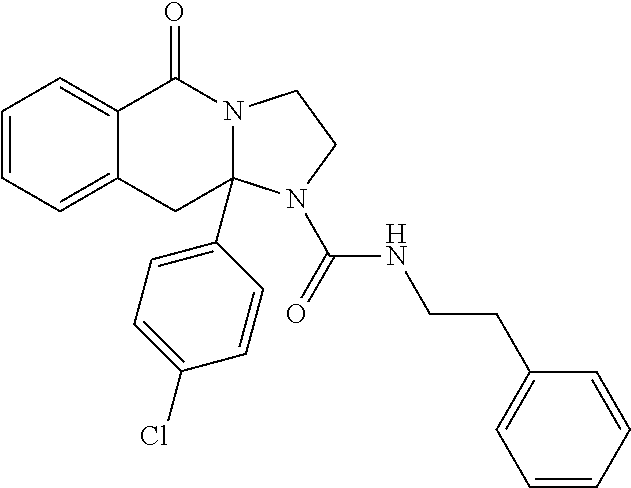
C1=CC=C2C(=C1)C(=O)N1C(C3=CC=C(Cl)C=C3)(C2)N(C(=O)NCCC2=CC=CC=C2)CC1
